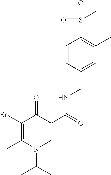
BrC1=C(C)N(C(C)C)C=C(C(=O)NCC2=CC(C)=C(S(C)(=O)=O)C=C2)C1=O
